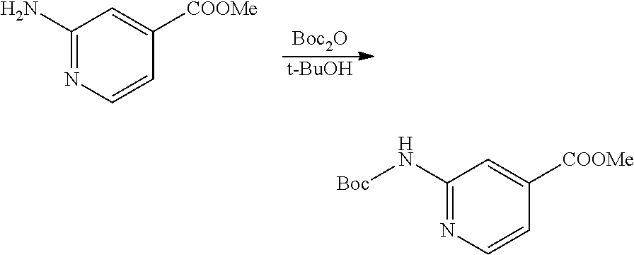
C1(N)=NC=CC([COOMe])=C1.[Boc2O].[t-BuOH].C1(N[Boc])=NC=CC([COOMe])=C1
